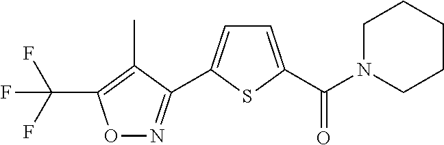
O1N=C(C2=CC=C(C(=O)N3CCCCC3)S2)C(C)=C1C(F)(F)F
